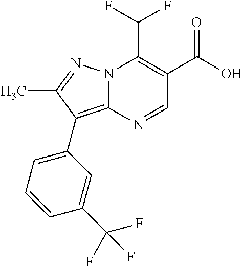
CC1=NN2C(=C1C1=CC=CC(C(F)(F)F)=C1)N=CC(C(O)=O)=C2C(F)F
